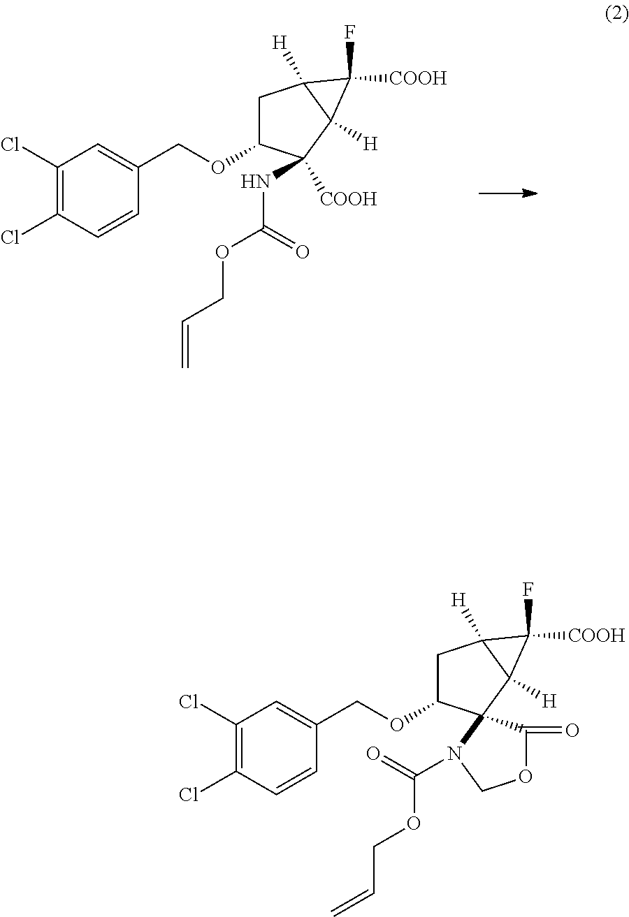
C1(Cl)=C(Cl)C=CC(COC2CC3([H])C([H])(C2([COOH])NC(OCC=C)=O)C3([COOH])F)=C1.C1(Cl)=C(Cl)C=CC(COC2CC3([H])C([H])(C3([COOH])F)C23C(=O)OCN3C(OCC=C)=O)=C1
